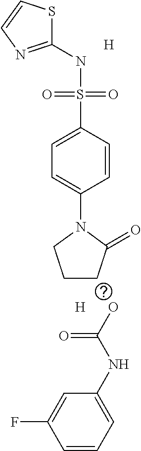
C1(NS(C2=CC=C(N3CCCC3=O)C=C2)(=O)=O)=NC=CS1.[H].[H].OC(=O)NC1=CC=CC(F)=C1
